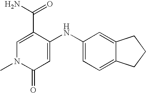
C1(C(=O)N)=CN(C)C(=O)C=C1NC1=CC=C2C(=C1)CCC2
